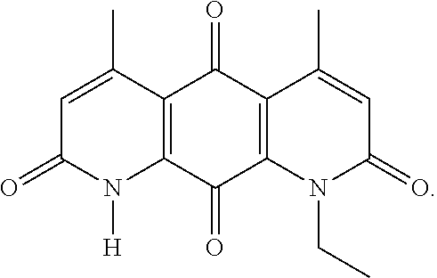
C12=C(C(=O)C3=C(C1=O)C(C)=CC(=O)N3CC)N([H])C(=O)C=C2C
